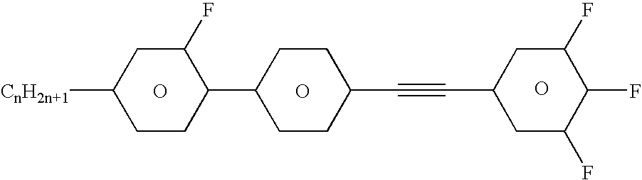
O.C1(F)CC([CnH2n+1])CCC1C1CCC(C#CC2CC(F)C(F)C(F)C2)CC1.O.O
